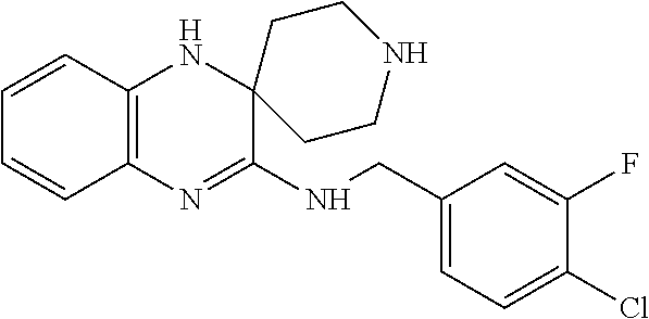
C12=C(N=C(NCC3=CC=C(Cl)C(F)=C3)C3(N1)CCNCC3)C=CC=C2
